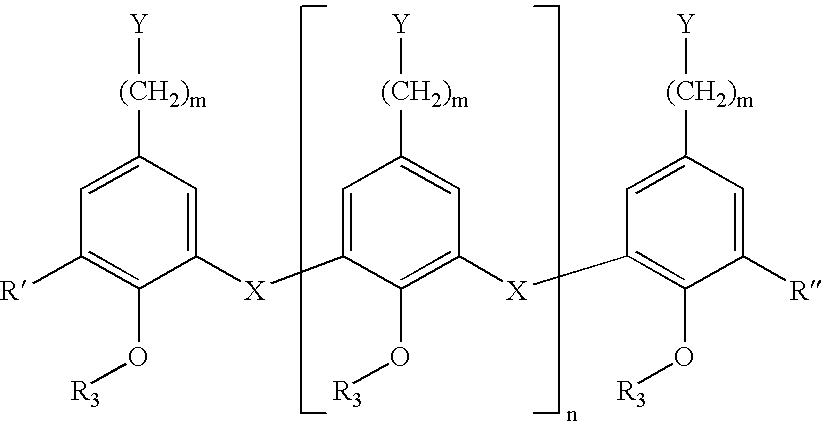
C1([(CH2)m][Y])=CC([R])=C(O[R3])C([X]C2=CC([(CH2)m][Y])=CC([X]C3=C(O[R3])C([R])=CC([(CH2)m][Y])=C3)=C2O[R3])=C1
